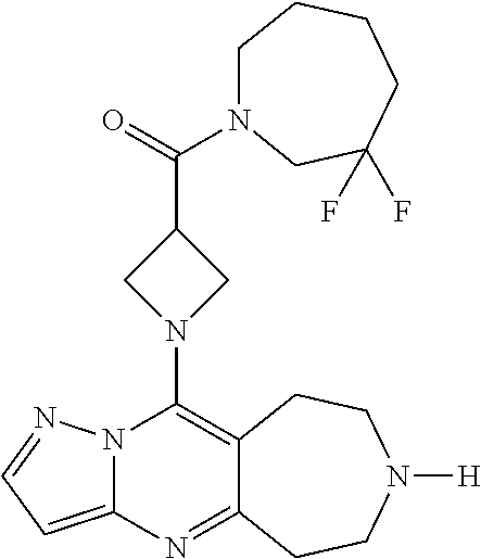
N12C(=CC=N1)N=C1C(=C2N2CC(C(=O)N3CCCCC(F)(F)C3)C2)CCN([H])CC1
